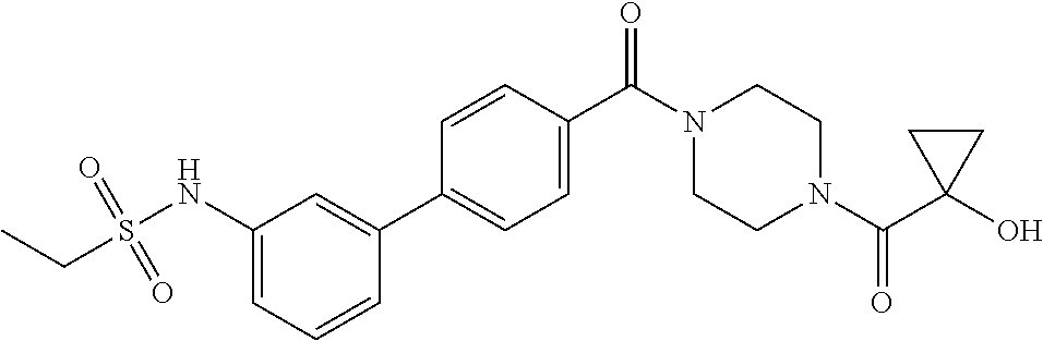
OC1(C(N2CCN(C(=O)C3=CC=C(C4=CC(NS(CC)(=O)=O)=CC=C4)C=C3)CC2)=O)CC1
